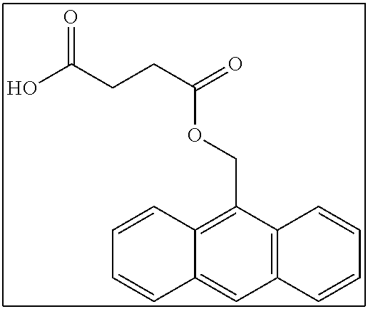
C1=CC2=C(COC(CCC(O)=O)=O)C3=C(C=C2C=C1)C=CC=C3
